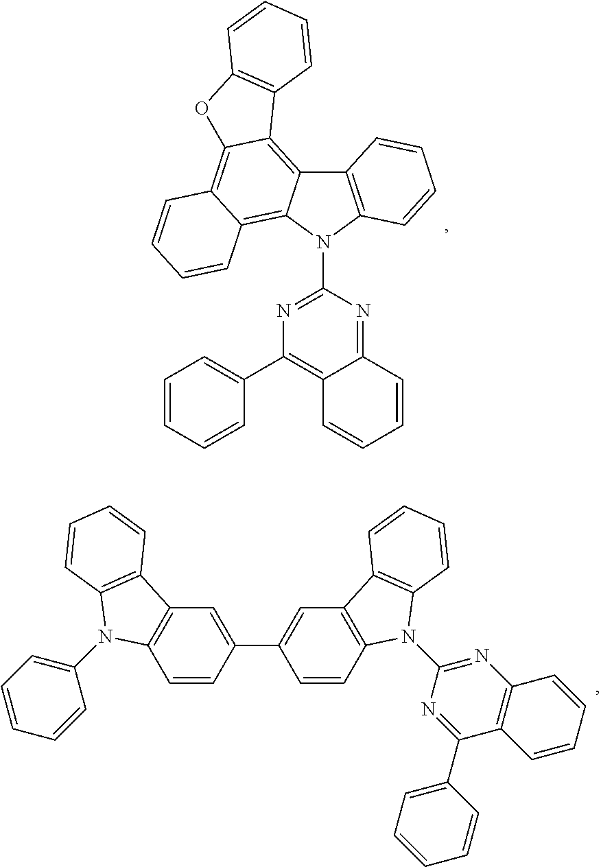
C12=C(N(C3=NC(C4=CC=CC=C4)=C4C(=N3)C=CC=C4)C3=C4C(=C5C(=C13)C1=C(O5)C=CC=C1)C=CC=C4)C=CC=C2.C1=CC2=C(C=C1C1=CC3=C(C=C1)N(C1=CC=CC=C1)C1=C3C=CC=C1)C1=C(N2C2=NC3=C(C(C4=CC=CC=C4)=N2)C=CC=C3)C=CC=C1
